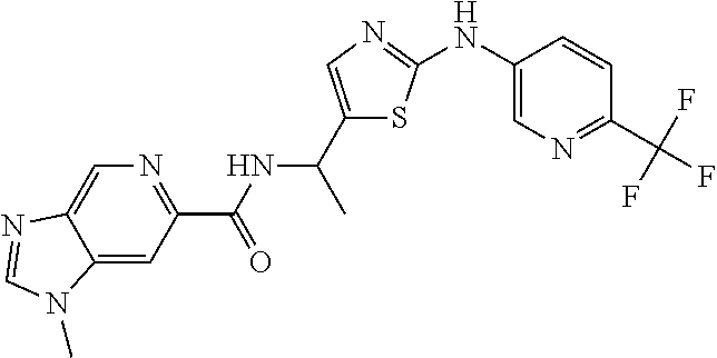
C12=CC(C(NC(C3=CN=C(NC4=CN=C(C(F)(F)F)C=C4)S3)C)=O)=NC=C1N=CN2C
